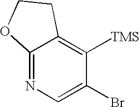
C12=NC=C(Br)C([TMS])=C1CCO2
